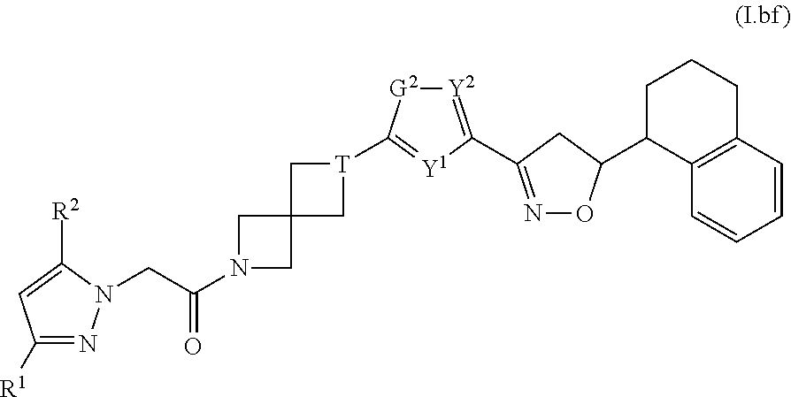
C1([R1])=NN(CC(=O)N2CC3(C2)C[T](C2=[Y1]C(C4=NOC(C5CCCC6=C5C=CC=C6)C4)=[Y2][G2]2)C3)C([R2])=C1
